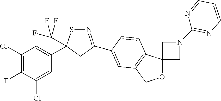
N1=C(C2=CC3=C(C4(OC3)CN(C3=NC=CC=N3)C4)C=C2)CC(C2=CC(Cl)=C(F)C(Cl)=C2)(C(F)(F)F)S1
